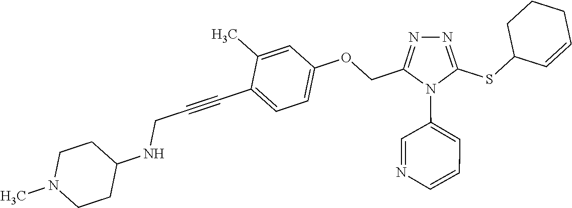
C1=C(C)C(C#CCNC2CCN(C)CC2)=CC=C1OCC1=NN=C(SC2C=CCCC2)N1C1=CC=CN=C1
